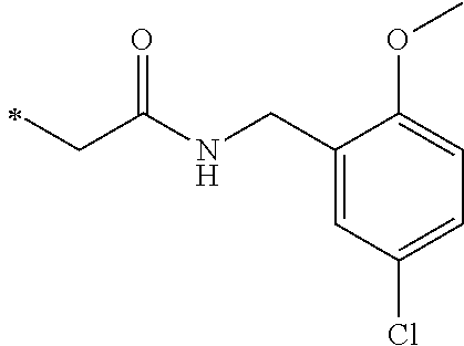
C(C)C(=O)NCC1=CC(Cl)=CC=C1OC
